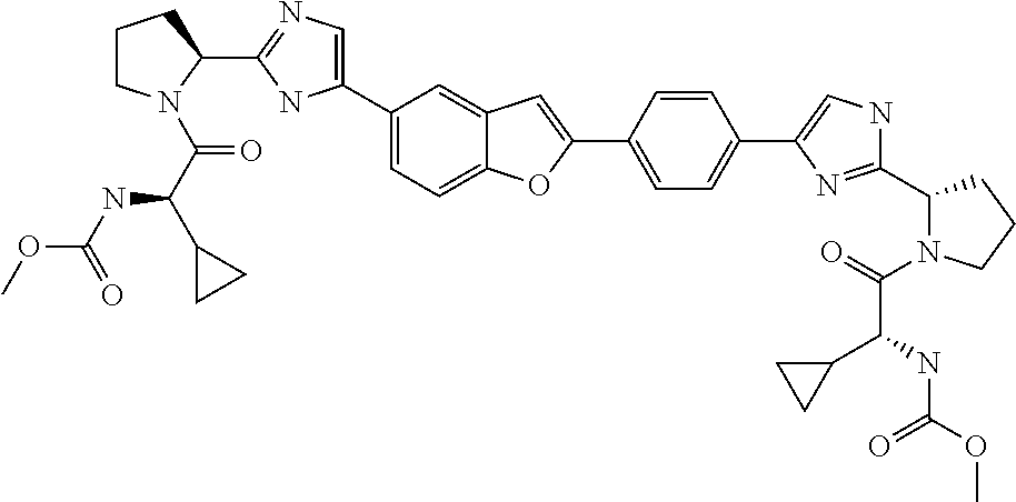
C1(C2=CN=C(C3CCCN3C(=O)C(NC(OC)=O)C3CC3)N2)=CC=C2C(=C1)C=C(C1=CC=C(C3=CNC(C4N(C(C(C5CC5)NC(=O)OC)=O)CCC4)=N3)C=C1)O2
